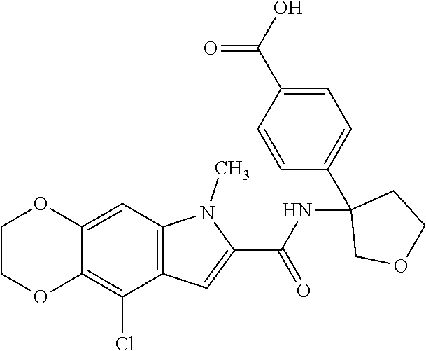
C12=C(C=C3C(=C1Cl)OCCO3)N(C)C(C(NC1(C3=CC=C(C(O)=O)C=C3)COCC1)=O)=C2
